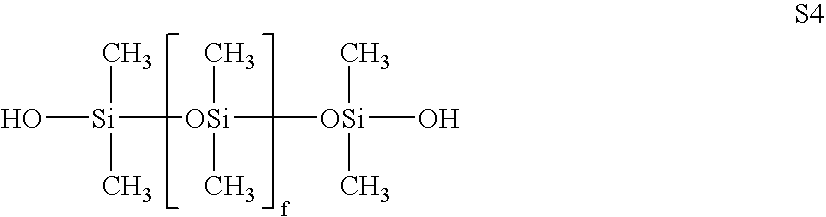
O[Si](C)(C)[OSi](C)(C)[OSi](C)(C)O
